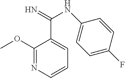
C1(OC)=NC=CC=C1C(=N)NC1=CC=C(F)C=C1
